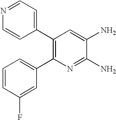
C1=CC(F)=CC(C2=C(C3=CC=NC=C3)C=C(N)C(N)=N2)=C1
